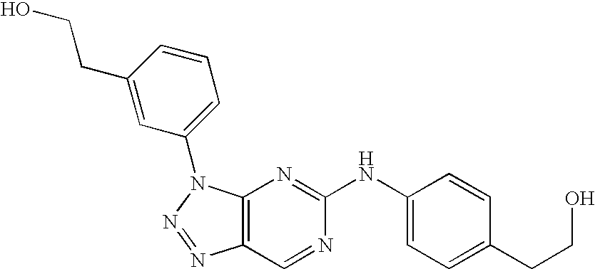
C12=C(N(C3=CC=CC(CCO)=C3)N=N1)N=C(NC1=CC=C(CCO)C=C1)N=C2
